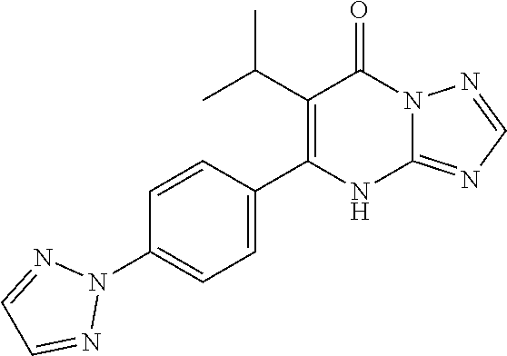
C1(C(C)C)=C(C2=CC=C(N3N=CC=N3)C=C2)NC2=NC=NN2C1=O
